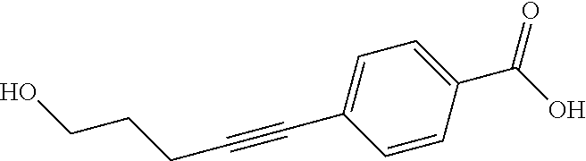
C1=C(C#CCCCO)C=CC(C(O)=O)=C1
